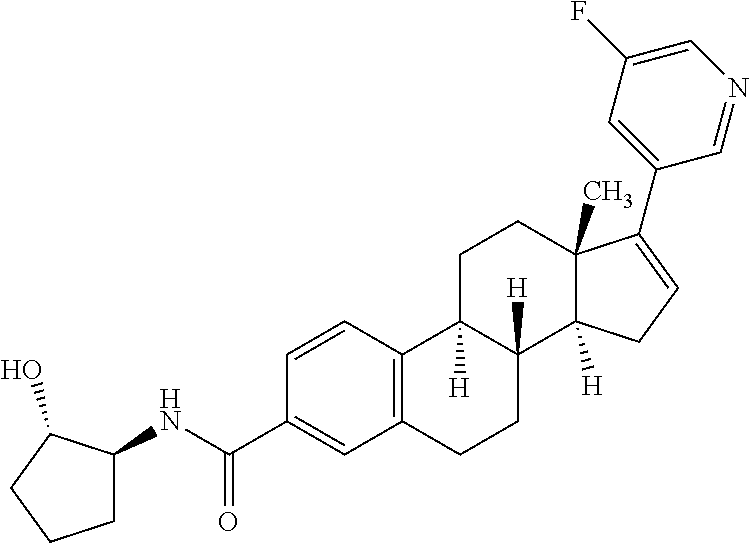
C1=CC(C(NC2CCCC2O)=O)=CC2=C1C1([H])C([H])(CC2)C2([H])C(C)(CC1)C(C1=CC(F)=CN=C1)=CC2
